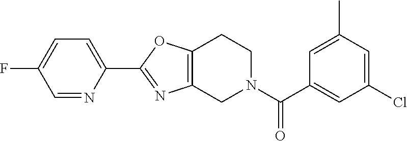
C1=NC(C2=NC3=C(O2)CCN(C(C2=CC(Cl)=CC(C)=C2)=O)C3)=CC=C1F
